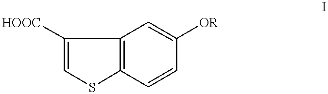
C12=C(C=CC([OR])=C1)SC=C2[HOOC]
